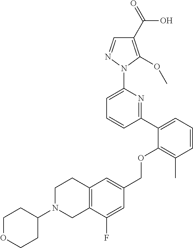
C1(C2=CC=CC(C)=C2OCC2=CC3=C(C(F)=C2)CN(C2CCOCC2)CC3)=NC(N2N=CC(C(=O)O)=C2OC)=CC=C1
